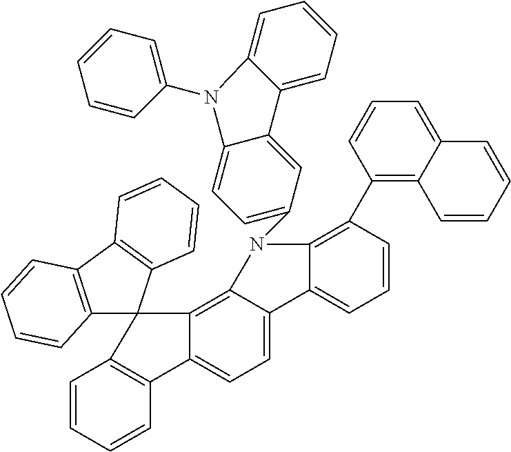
C1=CC=CC2=C1C1(C3=C4C(=CC=C23)C2=CC=CC(C3=C5C(=CC=C3)C=CC=C5)=C2N4C2=CC=C3C(=C2)C2=CC=CC=C2N3C2=CC=CC=C2)C2=C(C3=C1C=CC=C3)C=CC=C2
